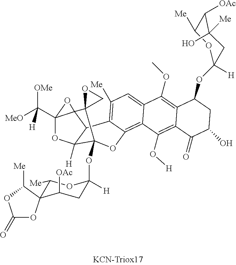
C(C12OC3([H])C4C1(O2)C1(C3(OC2([H])CC([OAc])C3(C([Me])O2)OC(=O)OC3[Me])OC2=C3C(=CC([Me])=C42)C(OC)=C2C(=C3O[H])C(=O)C(O)CC2OC2([H])OC([Me])C([OAc])C([Me])(O)C2)CO1)([OMe])([MeO])[H]
